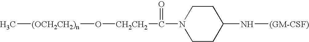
[CH2CH2](O[(OCH2CH2)n]C)C(=O)N1CCC(N[(GM-CSF)])CC1
